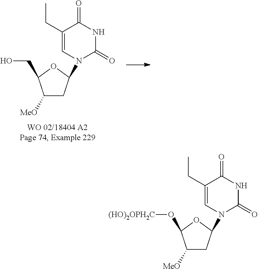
C1([MeO])CC(N2C=C(CC)C(=O)NC2=O)OC1O[(HO)2OPH2C].C1([MeO])CC(N2C=C(CC)C(=O)NC2=O)OC1CO
